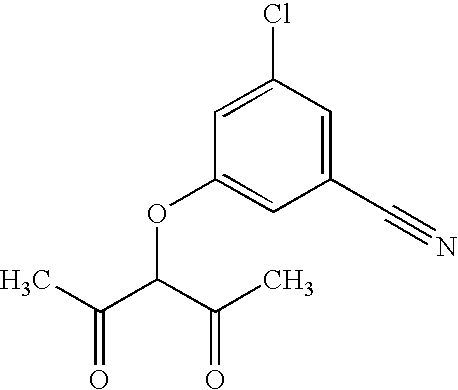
CC(C(C(C)=O)OC1=CC(C#N)=CC(Cl)=C1)=O
